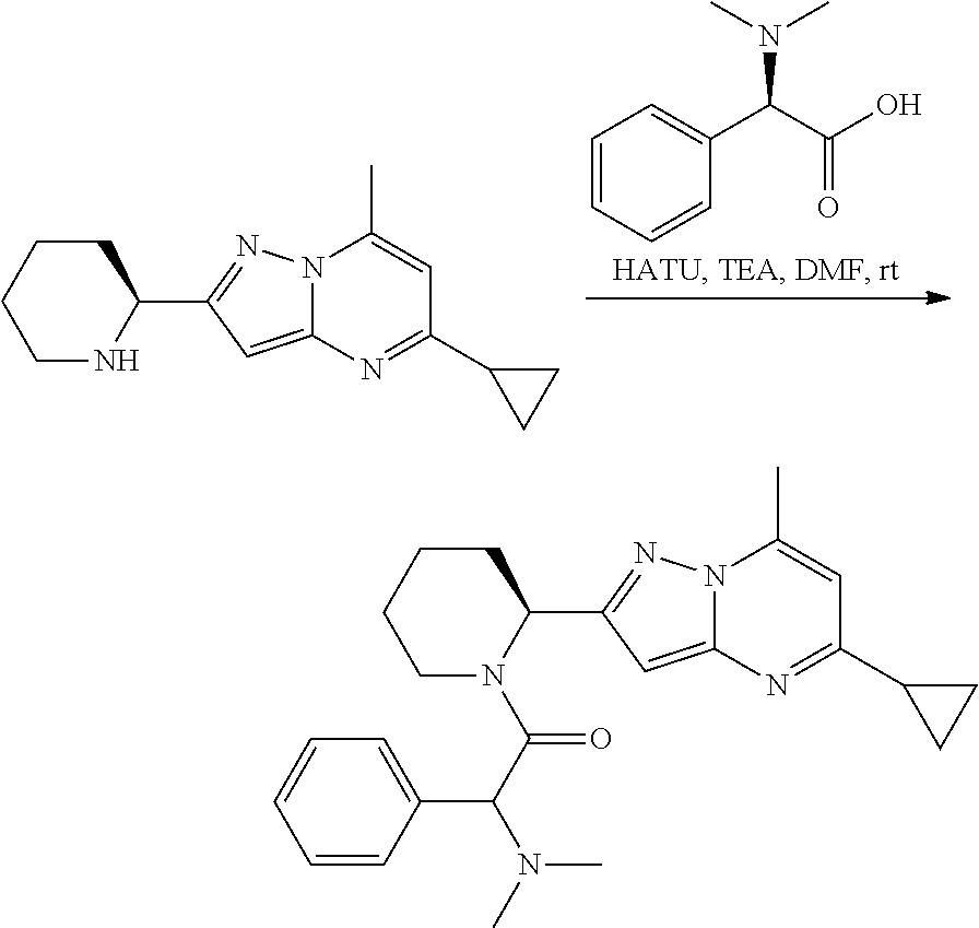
N1C(C2=NN3C(=C2)N=C(C2CC2)C=C3C)CCCC1.C1=CC=CC(C(C(O)=O)N(C)C)=C1.C(C(N1C(C2=NN3C(=C2)N=C(C2CC2)C=C3C)CCCC1)=O)(N(C)C)C1=CC=CC=C1
